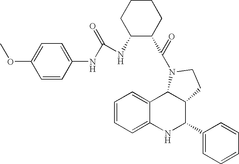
C12=CC=CC=C1NC(C1=CC=CC=C1)C1C2N(C(=O)C2CCCCC2NC(NC2=CC=C(OC)C=C2)=O)CC1
